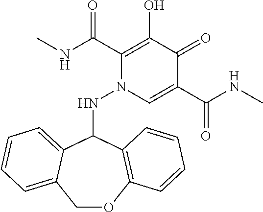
N(C1C2=C(OCC3=CC=CC=C13)C=CC=C2)N1C=C(C(NC)=O)C(=O)C(O)=C1C(=O)NC
